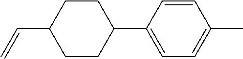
C1(C)=CC=C(C2CCC(C=C)CC2)C=C1
